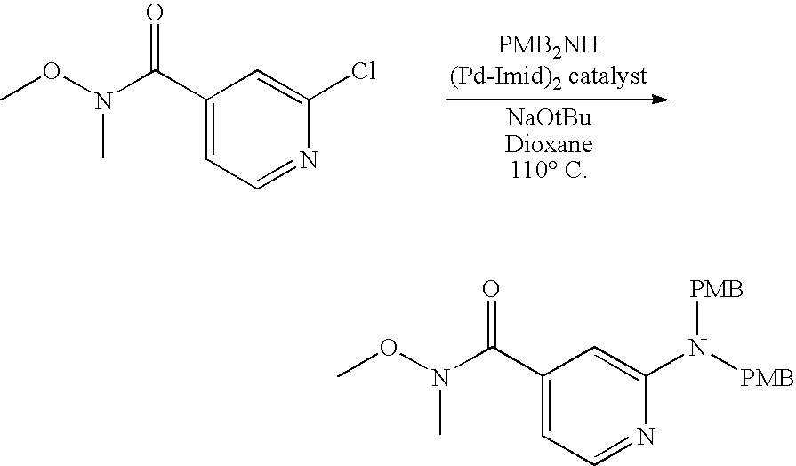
CON(C(C1=CC=NC(Cl)=C1)=O)C.CON(C(C1=CC=NC(N([PMB])[PMB])=C1)=O)C
